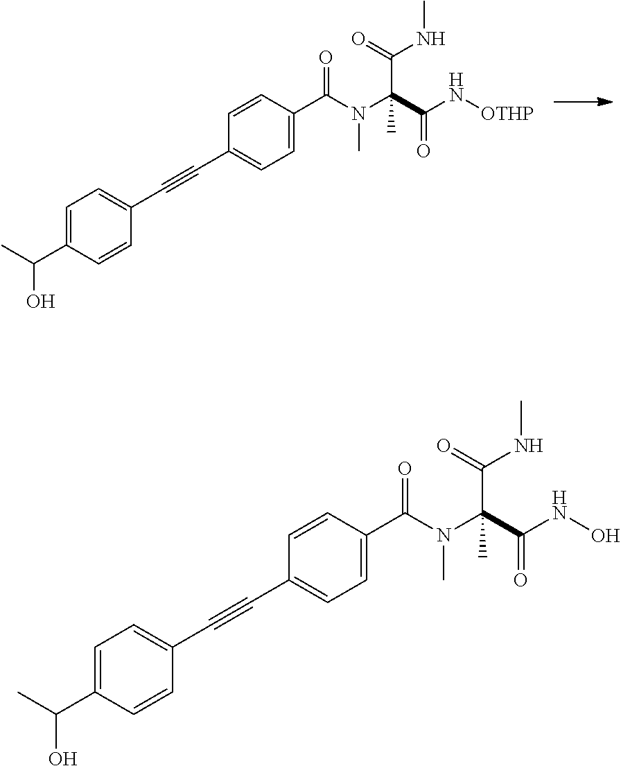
C1=C(C(N(C(C(N[OTHP])=O)(C(=O)NC)C)C)=O)C=CC(C#CC2=CC=C(C(C)O)C=C2)=C1.C1=C(C(N(C(C(NO)=O)(C(=O)NC)C)C)=O)C=CC(C#CC2=CC=C(C(C)O)C=C2)=C1
